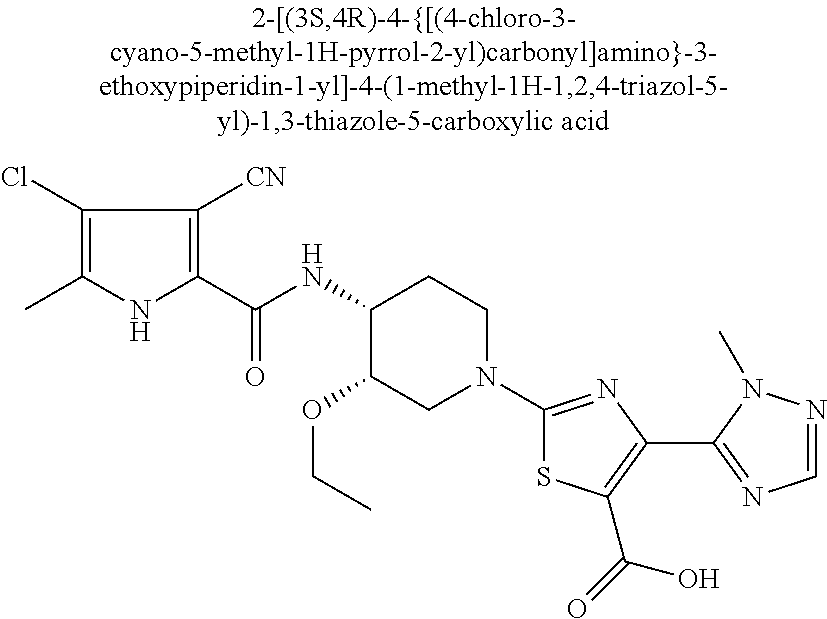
C1(NC(C2=C([CN])C(Cl)=C(C)N2)=O)C(OCC)CN(C2=NC(C3=NC=NN3C)=C(C(=O)O)S2)CC1
